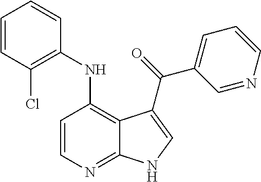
C1=CN=C2C(=C1NC1=C(Cl)C=CC=C1)C(C(=O)C1=CC=CN=C1)=CN2
